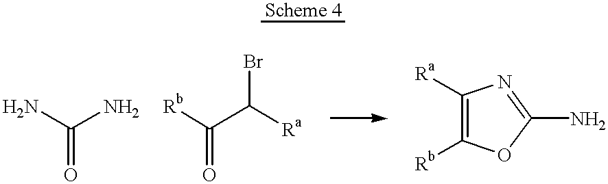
NC(N)=O.[Rb]C(C([Ra])Br)=O.O1C(N)=NC([Ra])=C1[Rb]
